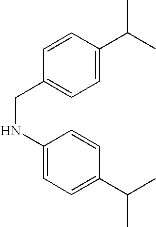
C1(NCC2=CC=C(C(C)C)C=C2)=CC=C(C(C)C)C=C1
